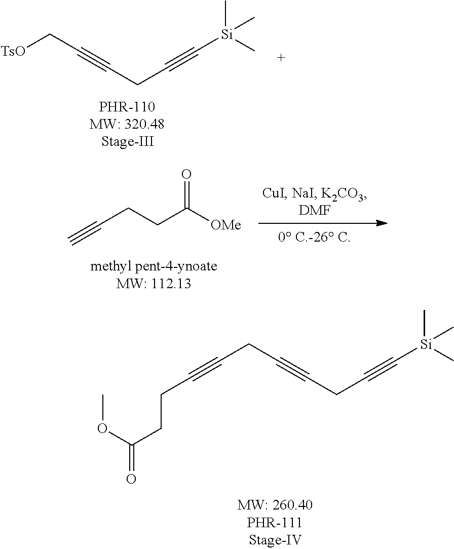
C(CC#CCC#C[Si](C)(C)C)#CCCC(OC)=O.[TsO]CC#CCC#C[Si](C)(C)C.C(CCC([OMe])=O)#C
